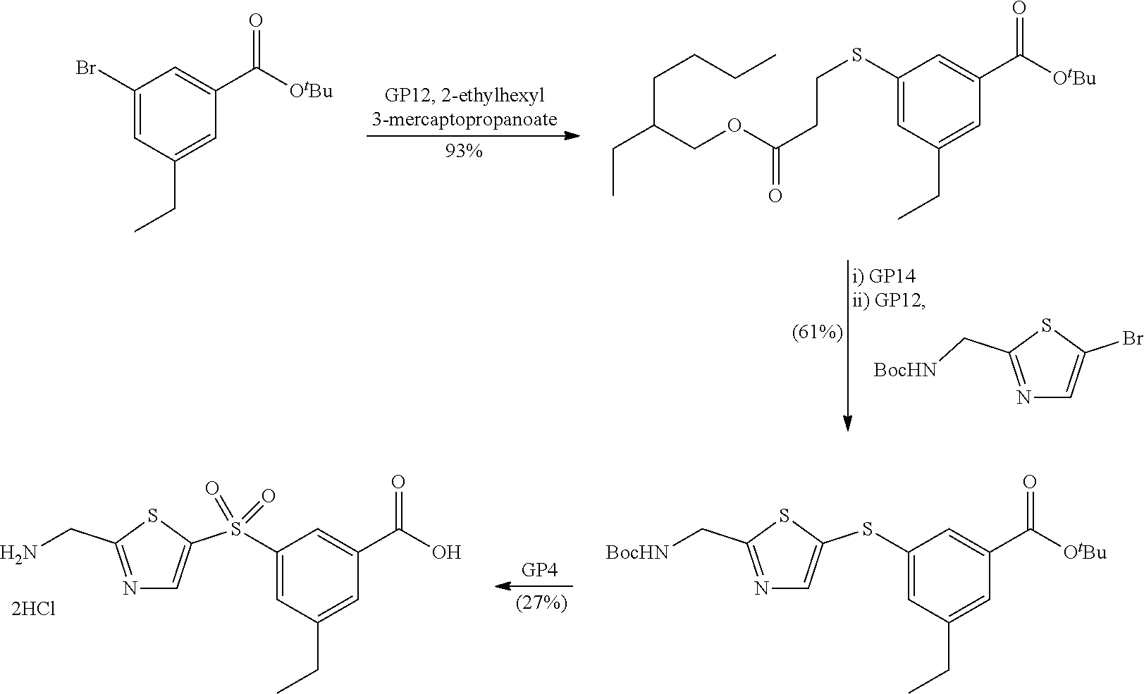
C1(SCCC(OCC(CCCC)CC)=O)=CC(CC)=CC(C([OtBu])=O)=C1.N1=C(C[BocHN])SC(Br)=C1.C1(Br)=CC(CC)=CC(C(=O)[OtBu])=C1.C1(S(C2=CN=C(CN)S2)(=O)=O)=CC(CC)=CC(C(O)=O)=C1.C1(SC2=CN=C(C[BocHN])S2)=CC(CC)=CC(C([OtBu])=O)=C1
